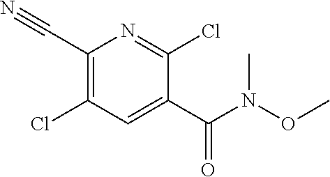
C1(C#N)=C(Cl)C=C(C(N(OC)C)=O)C(Cl)=N1
